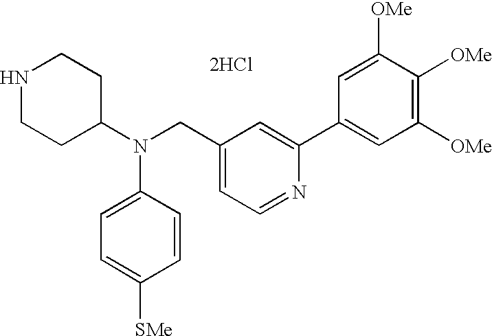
N1CCC(N(CC2=CC=NC(C3=CC([OMe])=C([OMe])C([OMe])=C3)=C2)C2=CC=C([SMe])C=C2)CC1.[2HCl]
